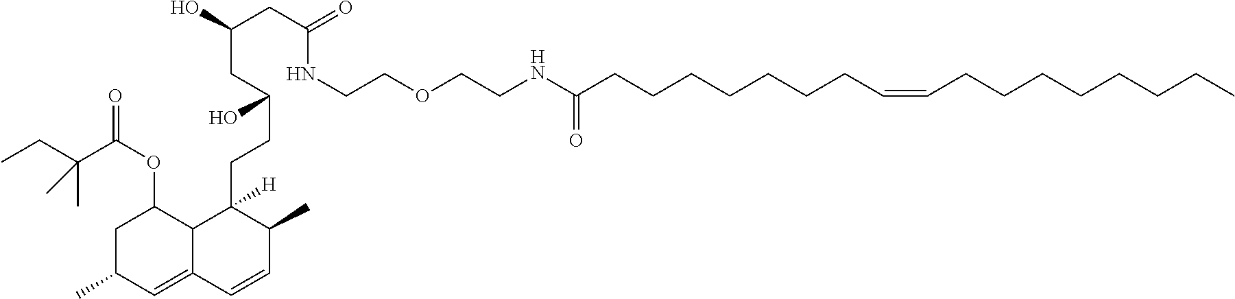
C(C)C(C(OC1CC(C)C=C2C1C([H])(CCC(CC(O)CC(=O)NCCOCCNC(CCCCCCCC=CCCCCCCCC)=O)O)C(C)C=C2)=O)(C)C
